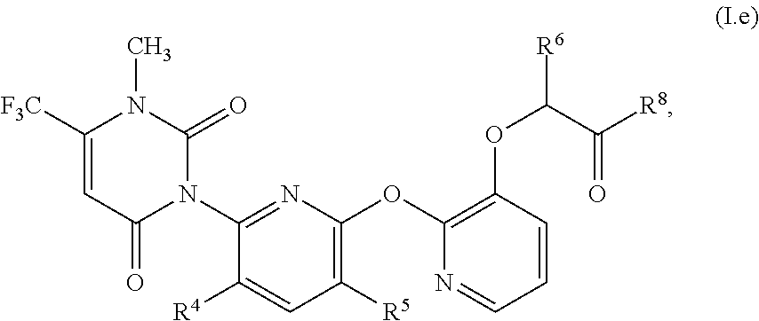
C1([R5])=C(OC2=C(OC([R6])C([R8])=O)C=CC=N2)N=C(N2C(=O)N(C)C([F3C])=CC2=O)C([R4])=C1
